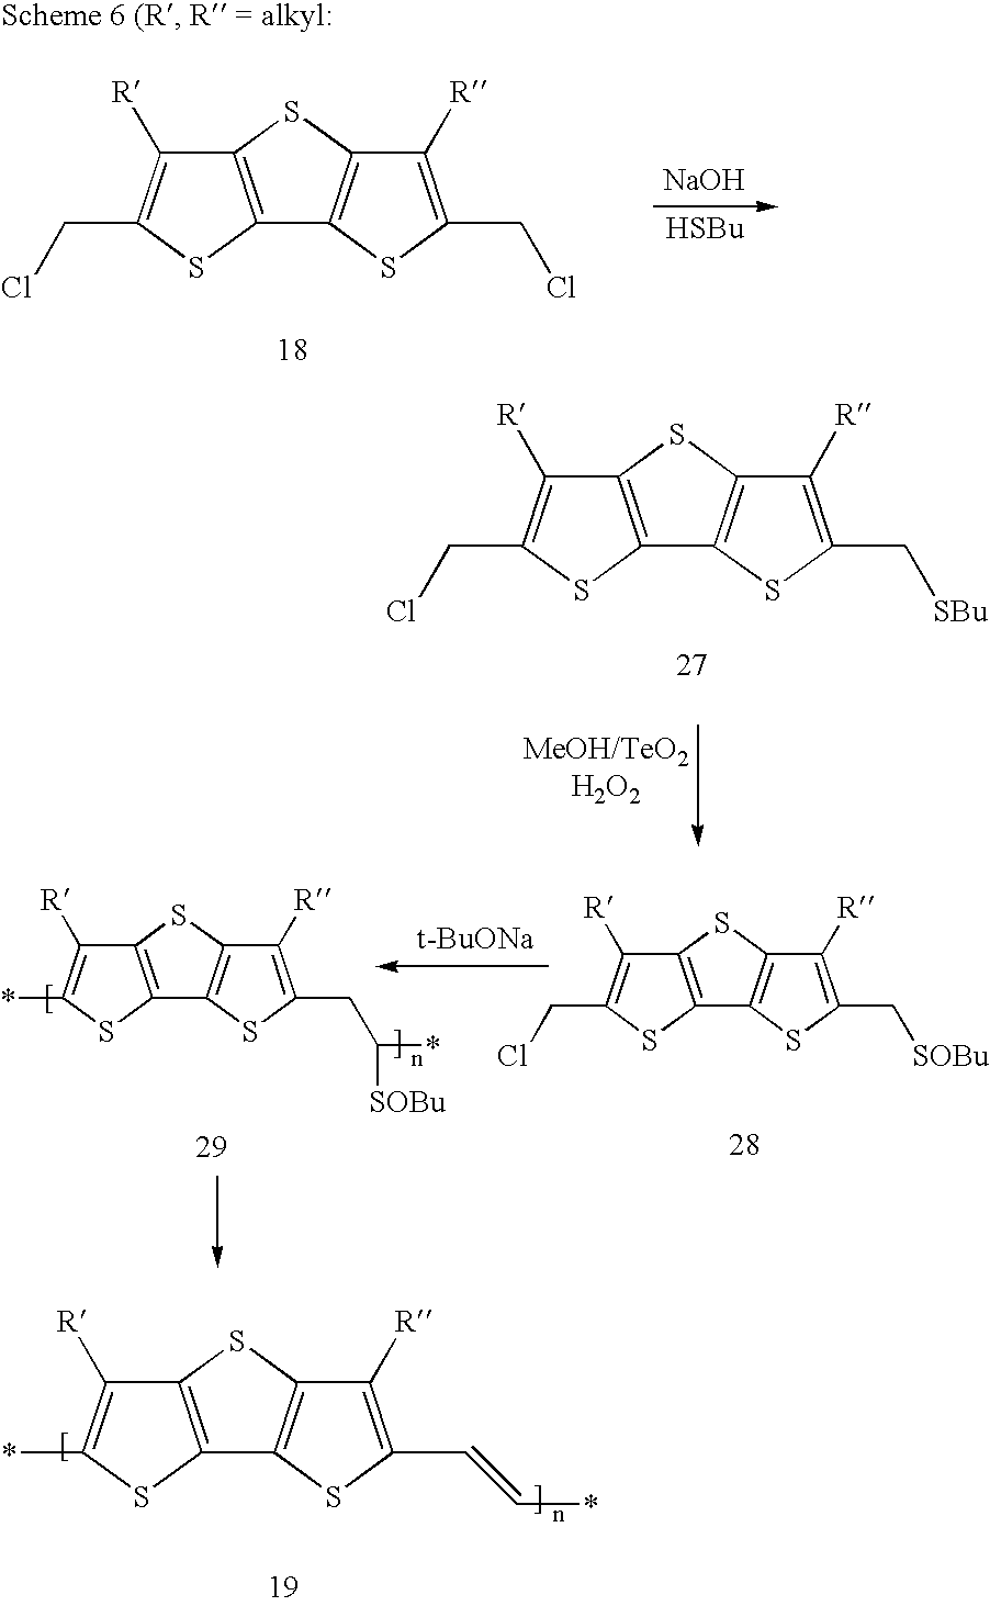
C1([R])=C(CCl)SC2=C1SC1=C2SC(CCl)=C1[R].[NaOH].C1([R])=C(C[SBu])SC2=C1SC1=C2SC(CCl)=C1[R].C12=C(SC(C[SOBu])=C1[R])C1=C(S2)C([R])=C(CCl)S1.C12=C(SC(CC(*)[SOBu])=C1[R])C1=C(S2)C([R])=C(*)S1.C12=C(SC(C=C*)=C1[R])C1=C(S2)C([R])=C(*)S1
